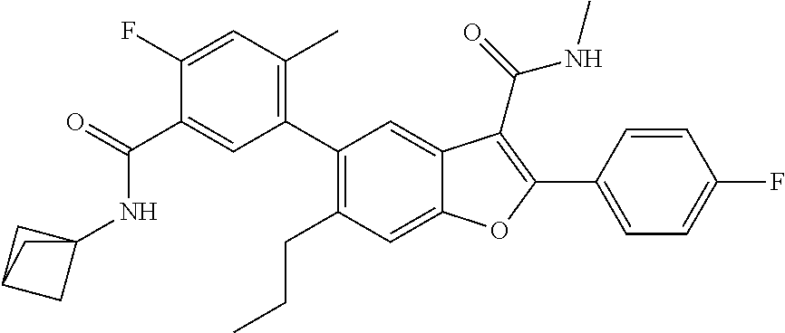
C1(C2=C(C)C=C(F)C(C(NC34CC(C3)C4)=O)=C2)=C(CCC)C=C2C(=C1)C(C(NC)=O)=C(C1=CC=C(F)C=C1)O2
